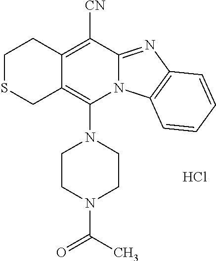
Cl.C12=C(N3CCN(C(=O)C)CC3)N3C(=NC4=C3C=CC=C4)C([CN])=C1CCSC2
